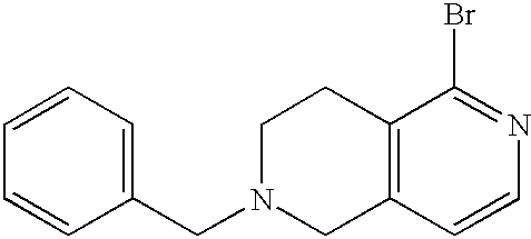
N1(CC2=CC=CC=C2)CCC2=C(C1)C=CN=C2Br
